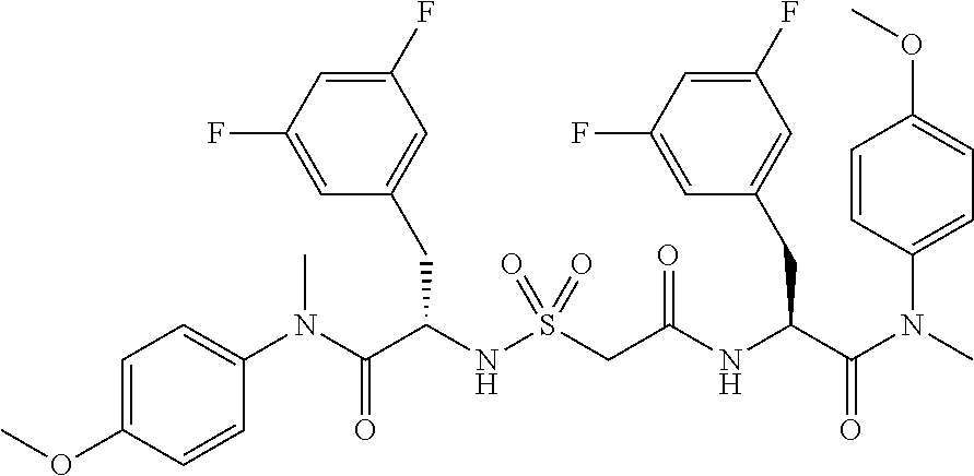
C1(N(C(C(NS(CC(NC(C(N(C)C2=CC=C(OC)C=C2)=O)CC2=CC(F)=CC(F)=C2)=O)(=O)=O)CC2=CC(F)=CC(F)=C2)=O)C)=CC=C(OC)C=C1
